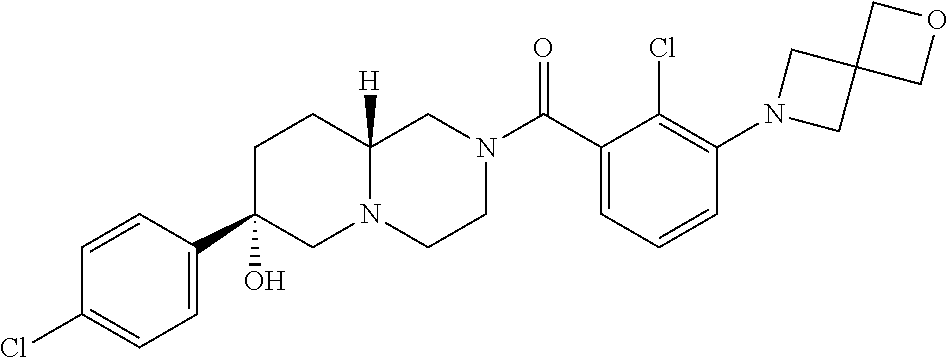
C1=CC=C(C(N2CCN3C([H])(C2)CCC(C2=CC=C(Cl)C=C2)(O)C3)=O)C(Cl)=C1N1CC2(C1)COC2
